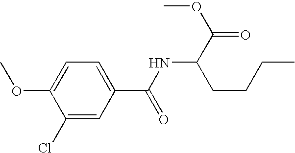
C1=C(OC)C(Cl)=CC(C(NC(C(=O)OC)CCCC)=O)=C1
